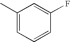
C1(C)=CC=CC(F)=C1
